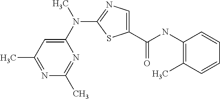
C1(N(C2=NC=C(C(NC3=C(C)C=CC=C3)=O)S2)C)=CC(C)=NC(C)=N1
